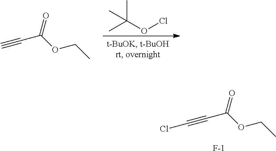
C(OCl)(C)(C)C.O=C(OCC)C#C.O=C(OCC)C#CCl.[F-]
